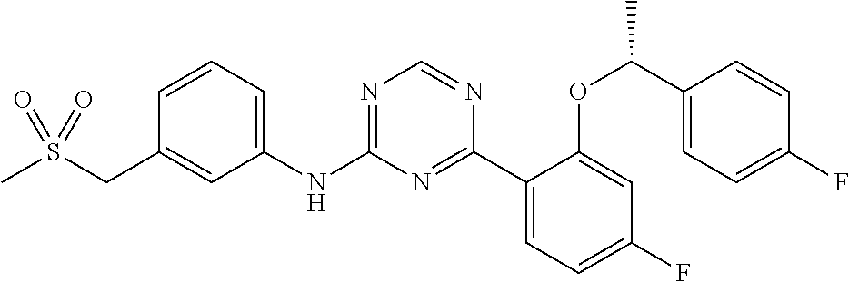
C1(NC2=NC=NC(C3=CC=C(F)C=C3OC(C3=CC=C(F)C=C3)C)=N2)=CC=CC(CS(C)(=O)=O)=C1
